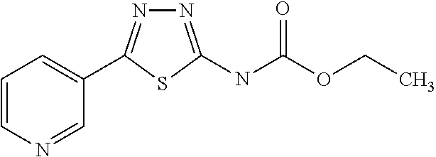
C1=CN=CC(C2=NN=C(NC(OCC)=O)S2)=C1
